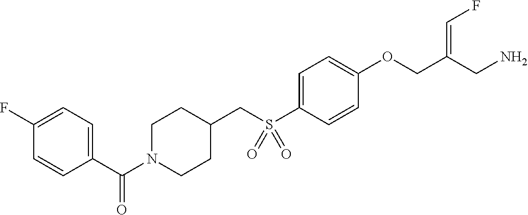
C1=C(S(CC2CCN(C(C3=CC=C(F)C=C3)=O)CC2)(=O)=O)C=CC(OCC(CN)=CF)=C1
